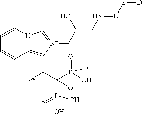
C([RA])(C(P(=O)(O)O)(P(O)(=O)O)O)C1=C2C=CC=CN2C=[N+]1CC(CN[L][Z][D])O
